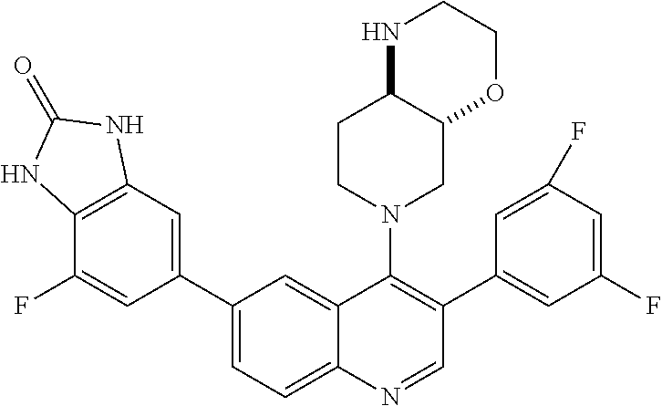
C1(C2=CC=C3C(=C2)C(N2CC4C(CC2)NCCO4)=C(C2=CC(F)=CC(F)=C2)C=N3)=CC2=C(C(F)=C1)NC(=O)N2
